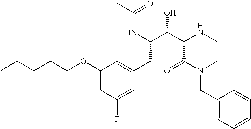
C1(OCCCCC)=CC(F)=CC(CC(C(C2C(=O)N(CC3=CC=CC=C3)CCN2)O)NC(C)=O)=C1
